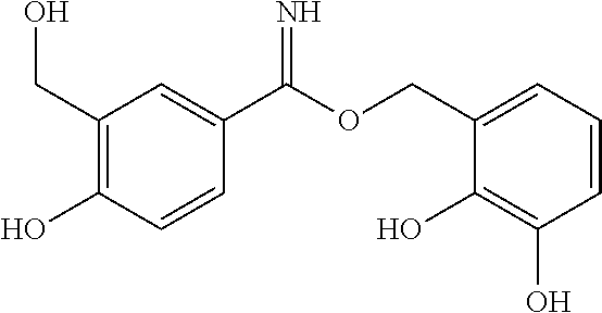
C1(CO)=C(O)C=CC(C(=N)OCC2=CC=CC(O)=C2O)=C1
